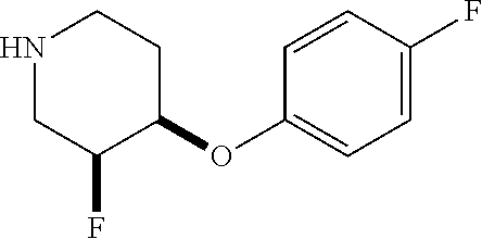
N1CC(F)C(OC2=CC=C(F)C=C2)CC1
